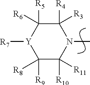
C1([R9])([R8])C([R10])([R11])N(C)C([R4])([R3])C([R5])([R6])[Y]1[R7]
